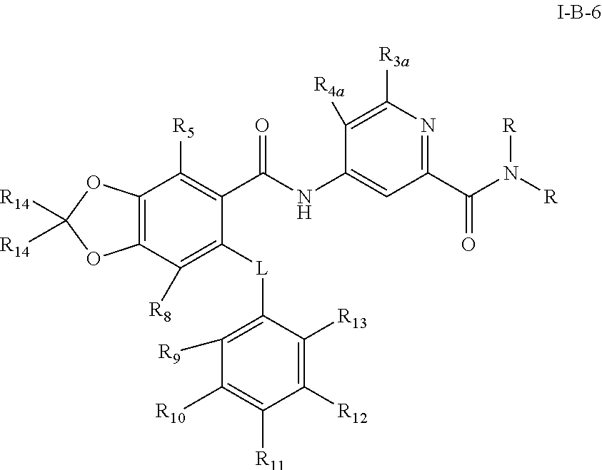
C12=C(C([R8])=C([L]C3=C([R9])C([R10])=C([R11])C([R12])=C3[R13])C(C(NC3=CC(C(N([R])[R])=O)=NC([R3a])=C3[R4a])=O)=C1[R5])OC([R14])([R14])O2
